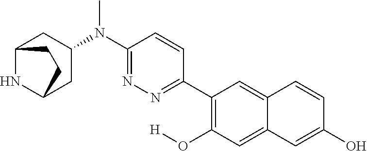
C12NC(CC(N(C3=NN=C(C4=C(O[H])C=C5C(=C4)C=CC(O)=C5)C=C3)C)C1)CC2
